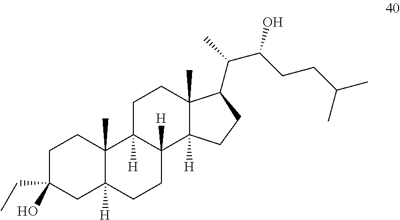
C1C(CC)(O)CC2([H])C(C)(C1)C1([H])C([H])(CC2)C2([H])C(C)(CC1)C(C(C)C(CCC(C)C)O)CC2
